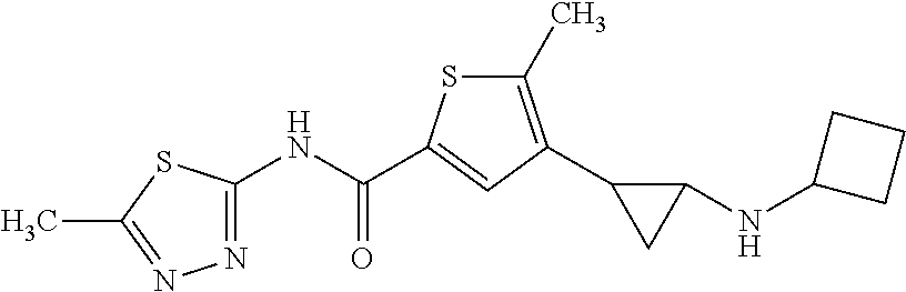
N1=C(NC(=O)C2=CC(C3CC3NC3CCC3)=C(C)S2)SC(C)=N1
